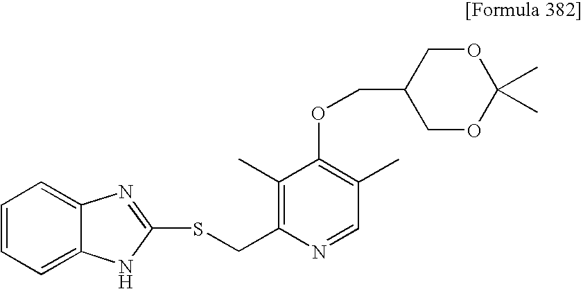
S(CC1=C(C)C(OCC2COC(C)(C)OC2)=C(C)C=N1)C1=NC2=CC=CC=C2N1
